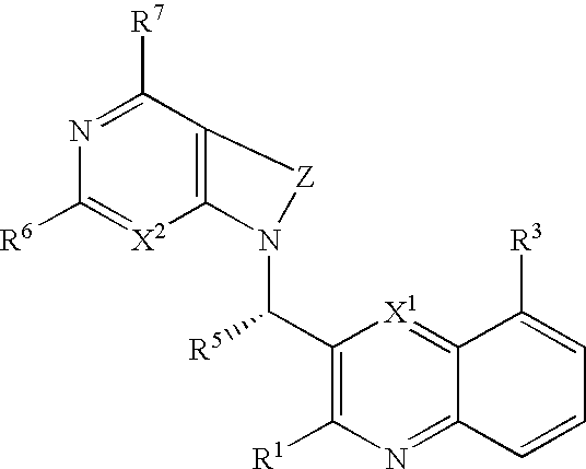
C12=C([X2]=C([R6])N=C1[R7])N(C(C1=C([R1])N=C3C(=[X1]1)C([R3])=CC=C3)[R5])[Z]2
